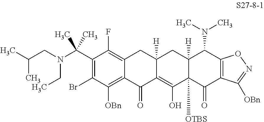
C1(C(C)(C)N(CC(C)C)CC)=C(Br)C([OBn])=C2C(=C1F)CC1([H])C(=C(O)C3([OTBS])C([H])(C1)C(N(C)C)C1=C(C3=O)C([OBn])=NO1)C2=O
